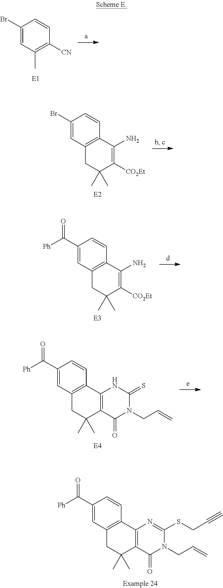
C1(C([Ph])=O)=CC2=C(C=C1)C1=C(C(C)(C)C2)C(=O)N(CC=C)C(=S)N1.[E4].C1(C([Ph])=O)=CC2=C(C=C1)C1=C(C(C)(C)C2)C(=O)N(CC=C)C(SCC#C)=N1.C1(C([Ph])=O)=CC2=C(C=C1)C(N)=C([CO2Et])C(C)(C)C2.[E3].C1(Br)=CC2=C(C=C1)C(N)=C([CO2Et])C(C)(C)C2.[E2].C1(Br)=CC(C)=C([CN])C=C1
